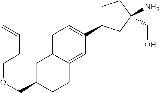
C1=C2C(=CC(C3CCC(CO)(N)C3)=C1)CCC(COCCC=C)C2
